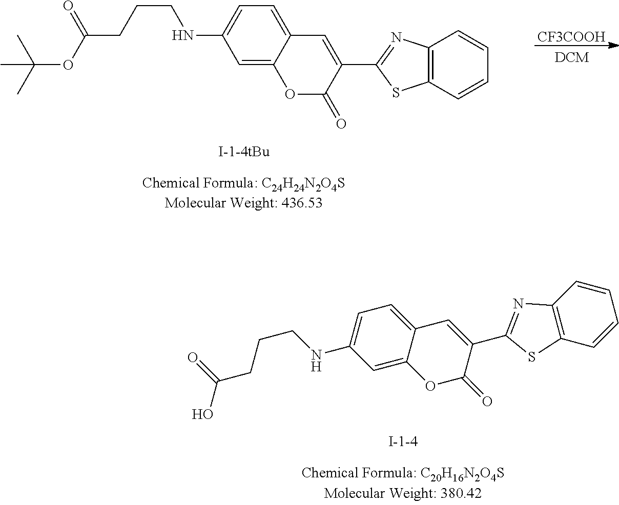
C1=C2C(=CC=C1NCCCC(=O)OC(C)(C)C)C=C(C1=NC3=C(S1)C=CC=C3)C(=O)O2.[CF3COOH].C1=C2C(=CC=C1NCCCC(=O)O)C=C(C1=NC3=C(S1)C=CC=C3)C(=O)O2
